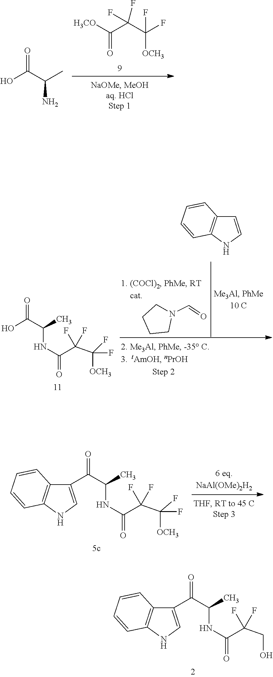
C(C(C(F)(F)[OCH3])(F)F)(=O)[H3CO].C(C(N)C)(O)=O.C12=C(C=CC=C1)C=CN2.C1CCCN1C=O.OC(C(C)NC(=O)C(F)(F)C(F)(F)[OCH3])=O.C12=C(C=CC=C1)C(C(=O)C(C)NC(=O)C(F)(F)C(F)(F)[OCH3])=CN2.C12=C(C=CC=C1)C(C(=O)C(C)NC(=O)C(F)(F)CO)=CN2
